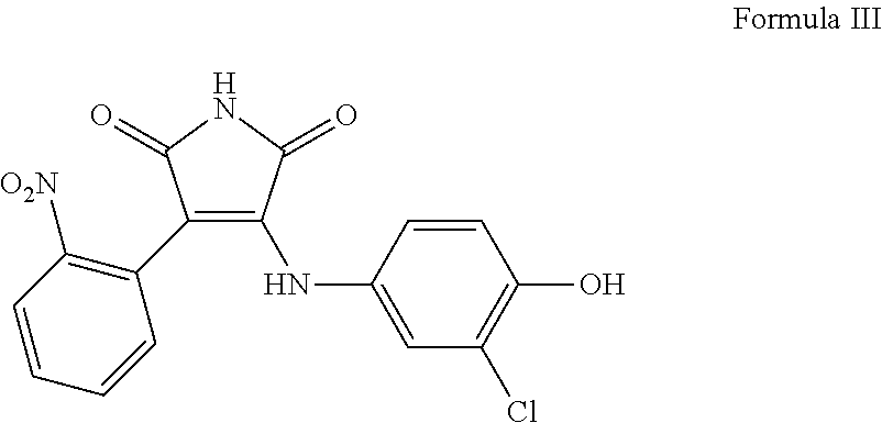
C1(NC2=CC(Cl)=C(O)C=C2)=C(C2=C([O2N])C=CC=C2)C(=O)NC1=O
